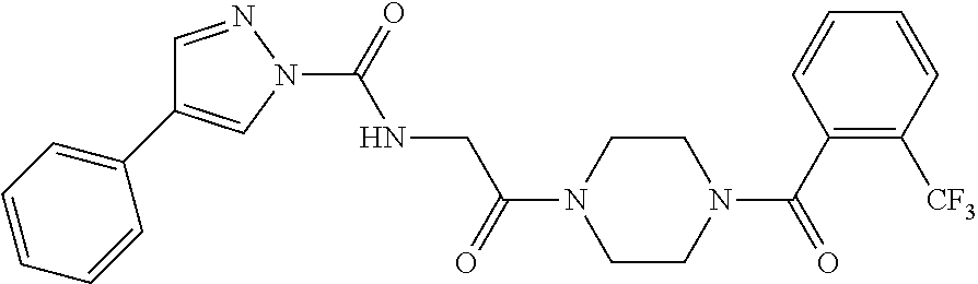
C1(C(=O)N2CCN(C(=O)CNC(N3N=CC(C4=CC=CC=C4)=C3)=O)CC2)=C([CF3])C=CC=C1
